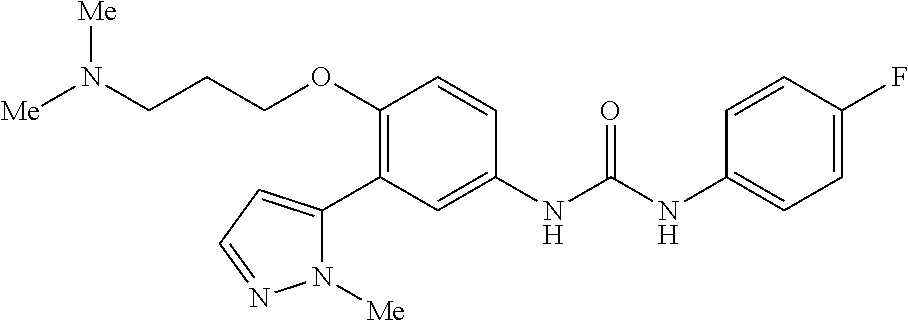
C1(OCCCN([Me])[Me])=C(C2=CC=NN2[Me])C=C(NC(=O)NC2=CC=C(F)C=C2)C=C1
